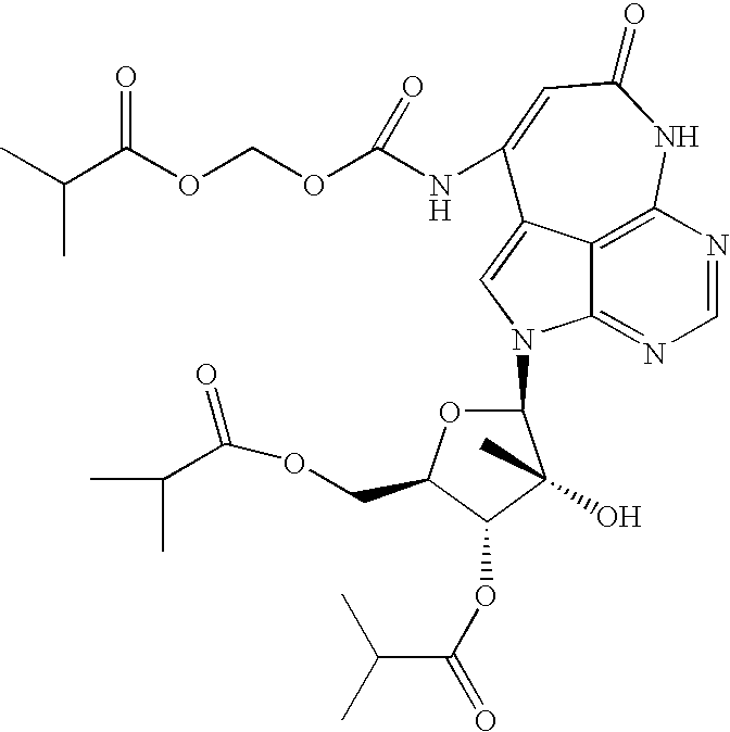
C12=C3N=CN=C1N(C1OC(COC(C(C)C)=O)C(OC(=O)C(C)C)C1(O)C)C=C2C(NC(OCOC(C(C)C)=O)=O)=CC(=O)N3
